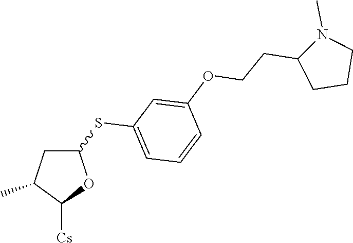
C1(SC2=CC=CC(OCCC3CCCN3C)=C2)CC(C)C([Cs])O1
